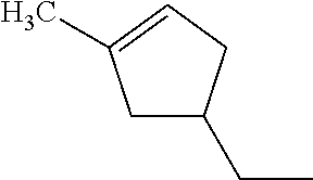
C(C)C1CC(C)=CC1
